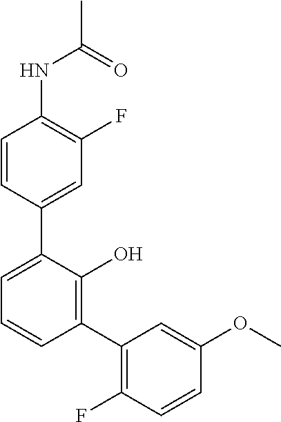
CC(=O)NC1=C(F)C=C(C2=CC=CC(C3=C(F)C=CC(OC)=C3)=C2O)C=C1
